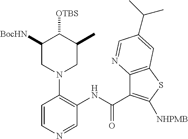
C1=CN=CC(NC(=O)C2=C([NHPMB])SC3=C2N=CC(C(C)C)=C3)=C1N1CC([BocHN])C([OTBS])C(C)C1
